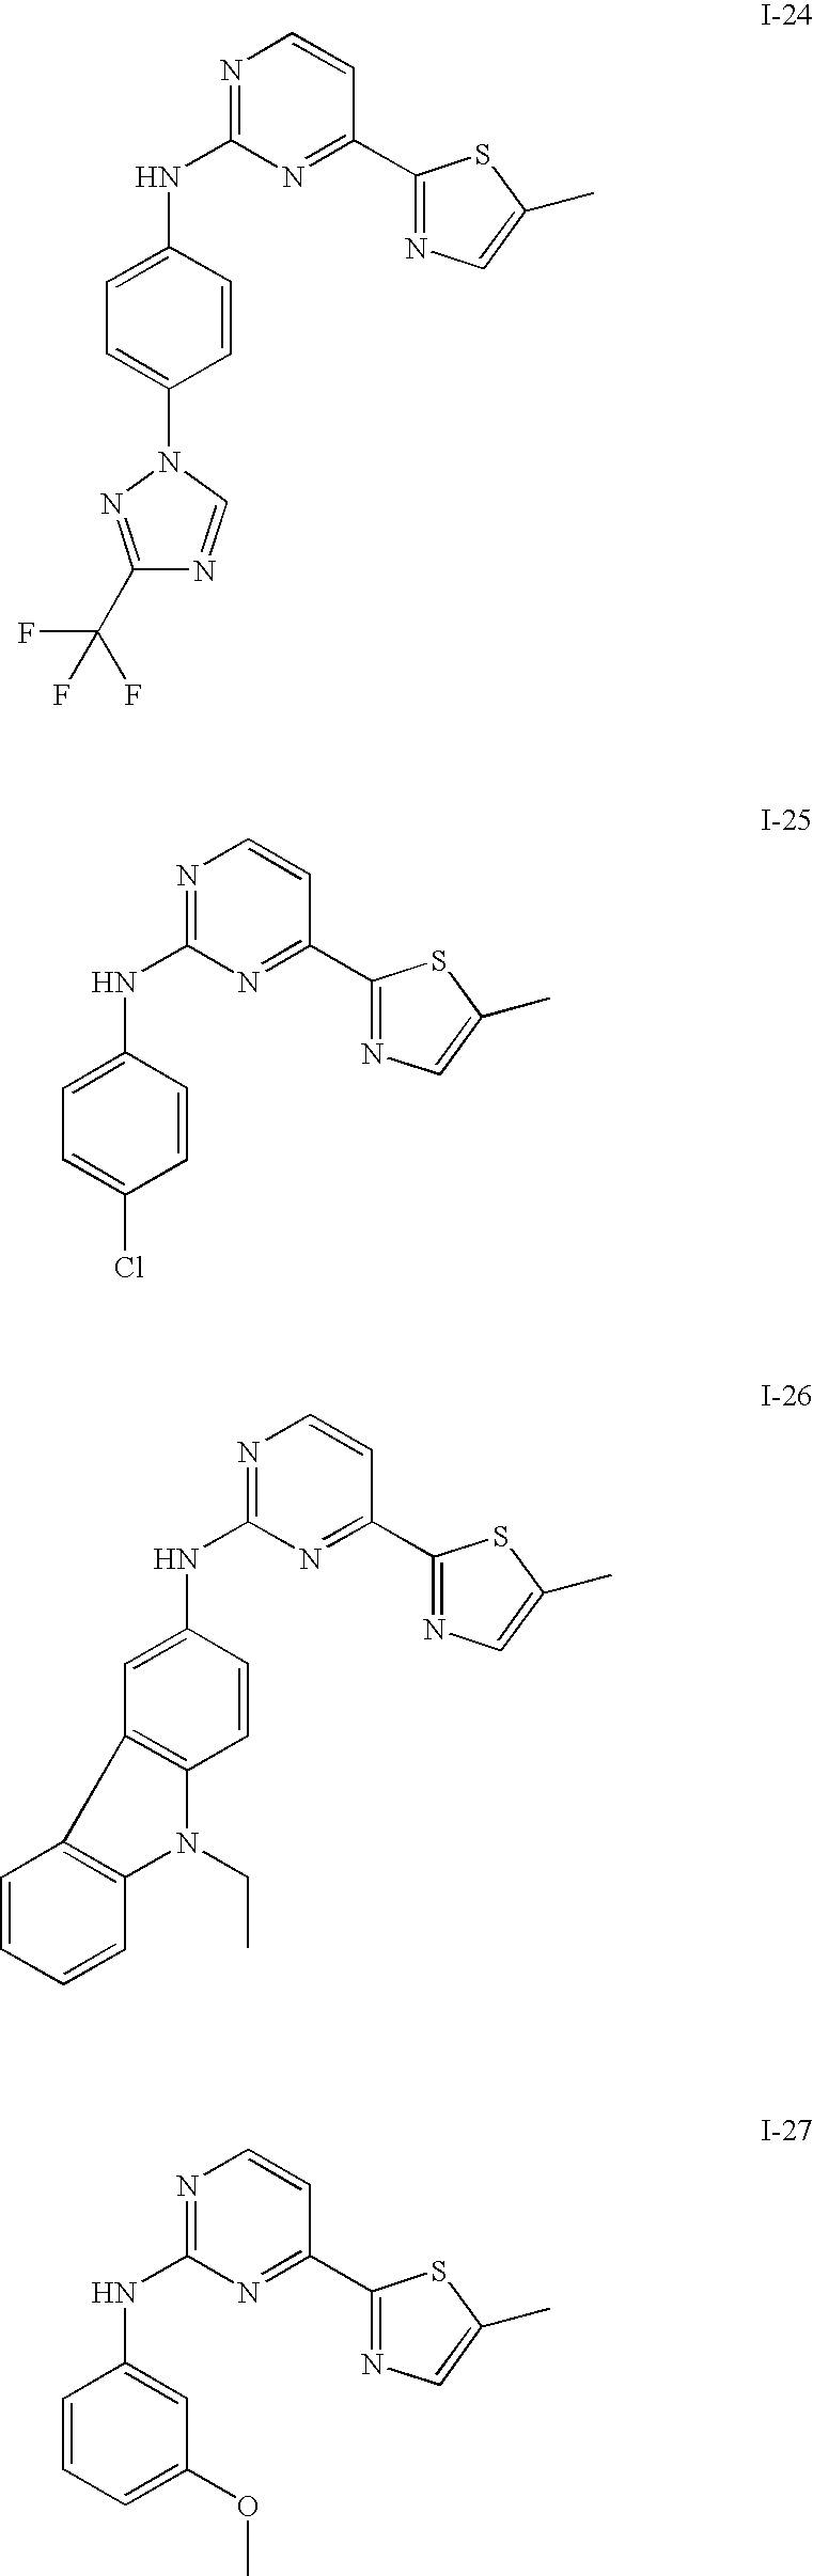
N1=C(NC2=CC=C(N3N=C(C(F)(F)F)N=C3)C=C2)N=C(C2=NC=C(C)S2)C=C1.N1=C(NC2=CC=C(Cl)C=C2)N=C(C2=NC=C(C)S2)C=C1.N1=C(NC2=CC3=C(C=C2)N(CC)C2=C3C=CC=C2)N=C(C2=NC=C(C)S2)C=C1.N1=C(NC2=CC(OC)=CC=C2)N=C(C2=NC=C(C)S2)C=C1
